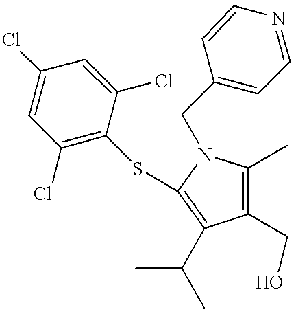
C1(SC2=C(C(C)C)C(CO)=C(C)N2CC2=CC=NC=C2)=C(Cl)C=C(Cl)C=C1Cl
